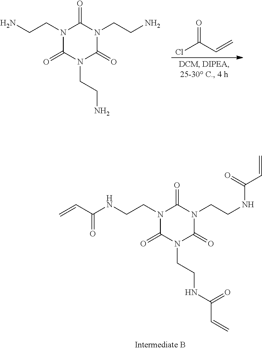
N1(CCNC(C=C)=O)C(=O)N(CCNC(C=C)=O)C(=O)N(CCNC(=O)C=C)C1=O.N1(CCN)C(=O)N(CCN)C(=O)N(CCN)C1=O.O=C(Cl)C=C
